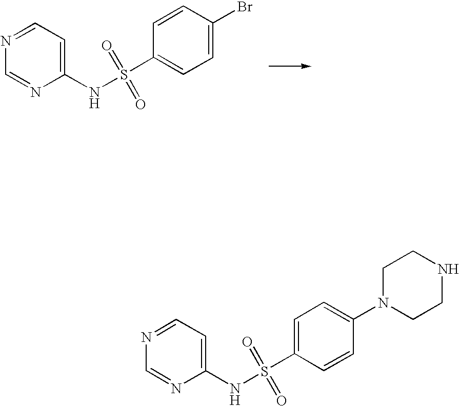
N(S(C1=CC=C(Br)C=C1)(=O)=O)C1=CC=NC=N1.N(S(C1=CC=C(N2CCNCC2)C=C1)(=O)=O)C1=CC=NC=N1
